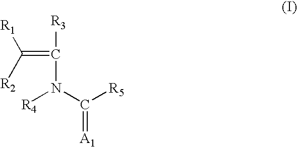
[R1]C([R2])=C([R3])N([R4])C([R5])=[A1]
